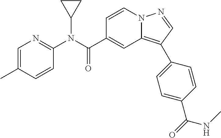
C1=CN2C(=C(C3=CC=C(C(=O)NC)C=C3)C=N2)C=C1C(N(C1=NC=C(C)C=C1)C1CC1)=O
